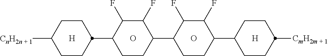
C1CC(C2CCC(C3CCC(C4CCC([CmH2m + 1])CC4)C(F)C3F)C(F)C2F)CCC1[CnH2n + 1].[H].O.O.[H]
